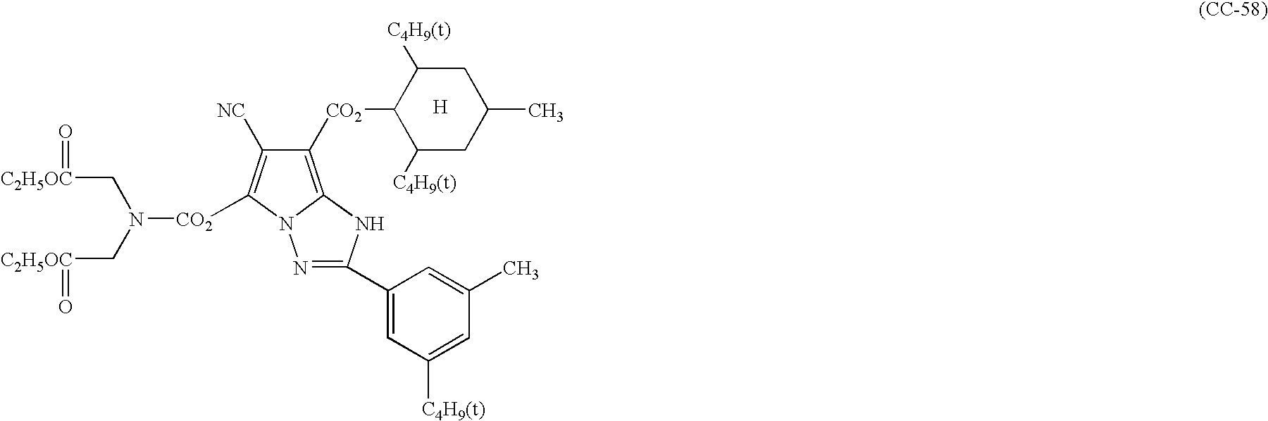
[H].N1=C(C2=CC([C4H9(t)])=CC(C)=C2)NC2=C([CO2]C3C([C4H9(t)])CC(C)CC3[C4H9(t)])C([NC])=C([CO2]N(C[C2H5OC]=O)C[C2H5OC]=O)N12
